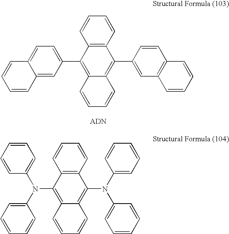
C1(C2=C3C(=C(C4=CC5=C(C=C4)C=CC=C5)C4=C2C=CC=C4)C=CC=C3)=CC=C2C(=C1)C=CC=C2.C1=CC=CC(N(C2=CC=CC=C2)C2=C3C(=C(N(C4=CC=CC=C4)C4=CC=CC=C4)C4=C2C=CC=C4)C=CC=C3)=C1
